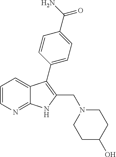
C1=CN=C2C(=C1)C(C1=CC=C(C(N)=O)C=C1)=C(CN1CCC(O)CC1)N2
